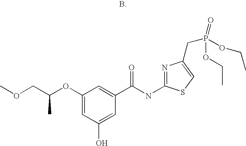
C1(OC(COC)C)=CC(O)=CC(C(NC2=NC(CP(=O)(OCC)OCC)=CS2)=O)=C1
